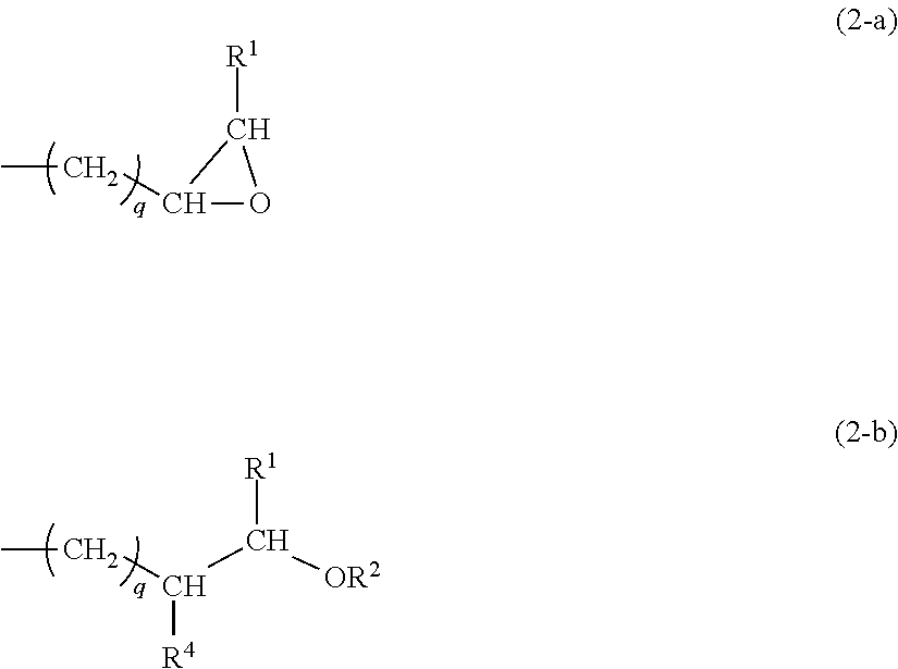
C1(CC)C([R1])O1.C(C([OR2])[R1])(CC)[R4]
